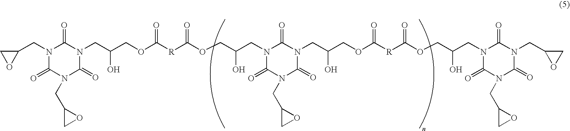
N1(CC2CO2)C(=O)N(CC2CO2)C(=O)N(CC(COC([R]C(OCC(CN2C(=O)N(CC3CO3)C(=O)N(CC(COC([R]C(OCC(CN3C(=O)N(CC4CO4)C(=O)N(CC4OC4)C3=O)O)=O)=O)O)C2=O)O)=O)=O)O)C1=O
